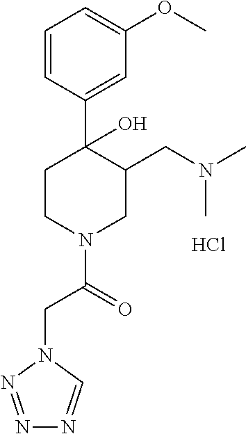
Cl.C1=CC(C2(O)CCN(C(CN3N=NN=C3)=O)CC2CN(C)C)=CC(OC)=C1
